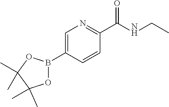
C1=C(B2OC(C)(C)C(C)(C)O2)C=CC(C(NCC)=O)=N1
